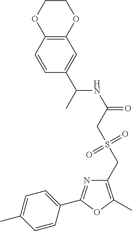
C1=CC(C2=NC(CS(=O)(=O)CC(=O)NC(C)C3=CC4=C(C=C3)OCCO4)=C(C)O2)=CC=C1C
